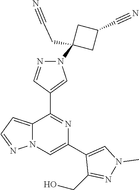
C12=CC=NN1C=C(C1=CN(C)N=C1CO)N=C2C1=CN(C2(CC#N)CC(C#N)C2)N=C1
